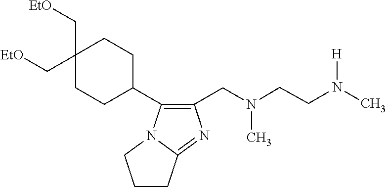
[H]N(C)CCN(C)CC1=C(C2CCC(C[EtO])(C[EtO])CC2)N2CCCC2=N1
